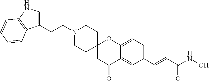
N1(CCC2=CNC3=C2C=CC=C3)CCC2(CC1)CC(=O)C1=CC(C=CC(NO)=O)=CC=C1O2
